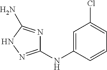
C1=C(NC2=NNC(N)=N2)C=CC=C1Cl
